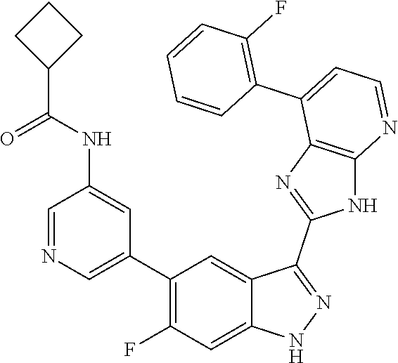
C1=NC=C(C2=C(F)C=C3C(=C2)C(C2=NC4=C(N2)N=CC=C4C2=C(F)C=CC=C2)=NN3)C=C1NC(=O)C1CCC1
